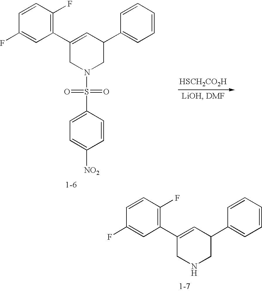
C1(C2=CC(C3=CC=CC=C3)CN(S(C3=CC=C([NO2])C=C3)(=O)=O)C2)=C(F)C=CC(F)=C1.[HSCH2CO2H].C1(C2=CC(C3=CC=CC=C3)CNC2)=C(F)C=CC(F)=C1
